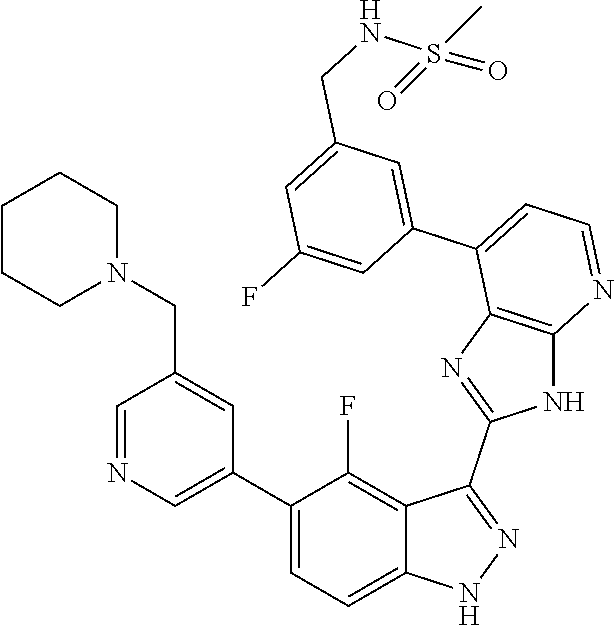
C1=NC=C(C2=CC=C3C(=C2F)C(C2=NC4=C(N2)N=CC=C4C2=CC(CNS(=O)(C)=O)=CC(F)=C2)=NN3)C=C1CN1CCCCC1
